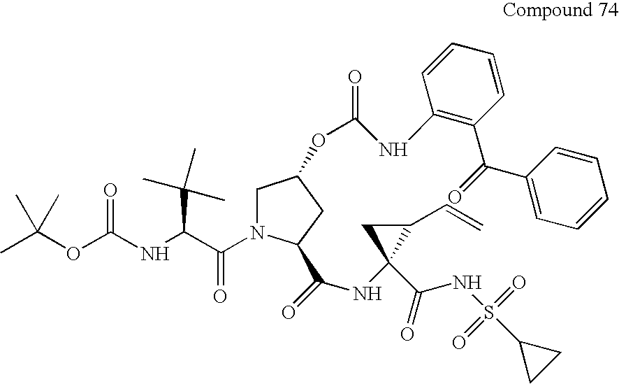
CC(OC(NC(C(N1CC(OC(NC2=C(C(C3=CC=CC=C3)=O)C=CC=C2)=O)CC1C(=O)NC1(C(NS(=O)(=O)C2CC2)=O)C(C=C)C1)=O)C(C)(C)C)=O)(C)C
